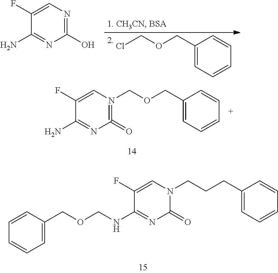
C1(O)=NC=C(F)C(N)=N1.ClCOCC1=CC=CC=C1.C1(=O)=N(COCC2=CC=CC=C2)C=C(F)C(N)=N1.C1(CCCN2C=C(F)C(NCOCC3=CC=CC=C3)=NC2=O)=CC=CC=C1
